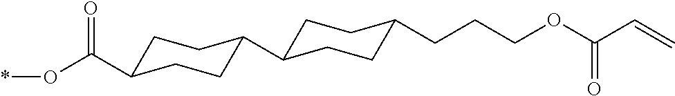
C1C(C(O*)=O)CCC(C2CCC(CCCOC(C=C)=O)CC2)C1
